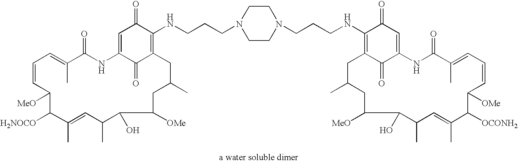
C1=CC([MeO])C([H2NOCO])C(C)=CC(C)C(O)C([OMe])CC(C)CC2=C(NCCCN3CCN(CCCNC4=C5C(=O)C(=CC4=O)NC(=O)C(C)=CC=CC([OMe])C([OCONH2])C(C)=CC(C)C(O)C([MeO])CC(C)C5)CC3)C(=O)C=C(NC(=O)C(C)=C1)C2=O
